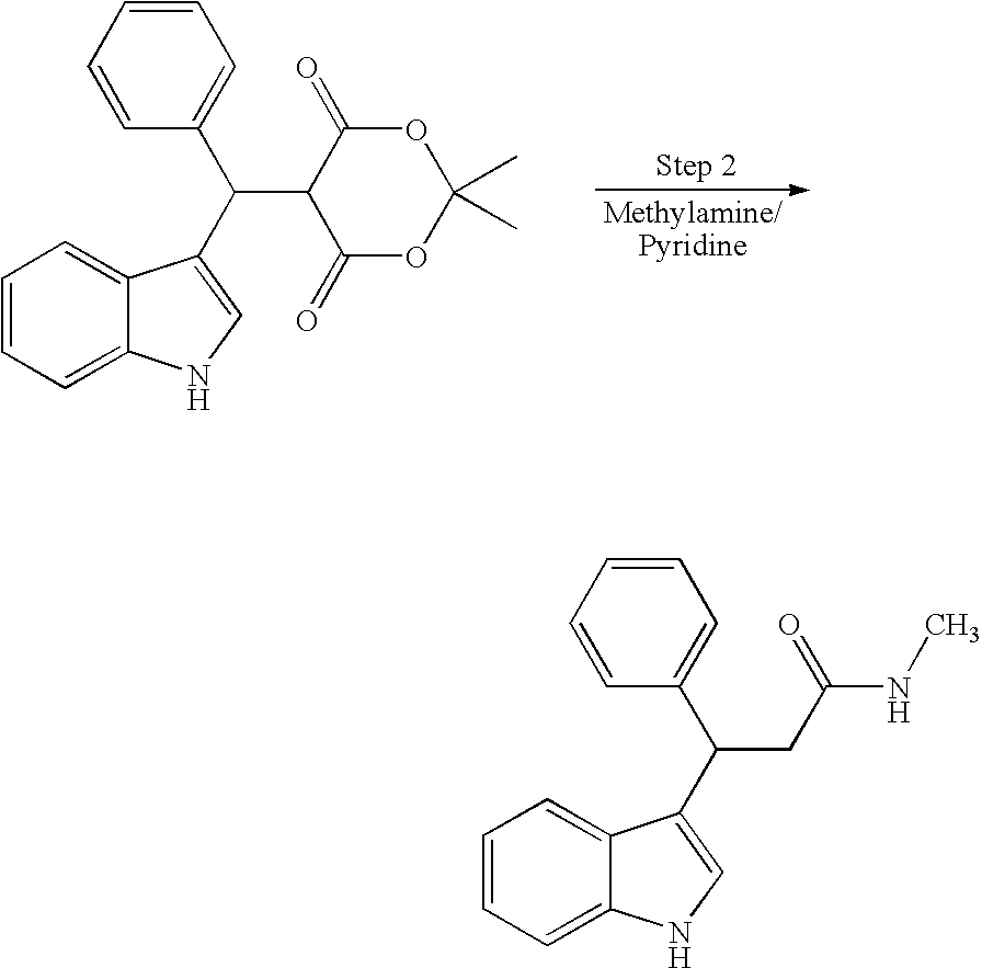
C1=CC=C2C(=C1)C(C(C1=CC=CC=C1)C1C(=O)OC(C)(C)OC1=O)=CN2.C1=CC=C2C(=C1)C(C(C1=CC=CC=C1)CC(NC)=O)=CN2
